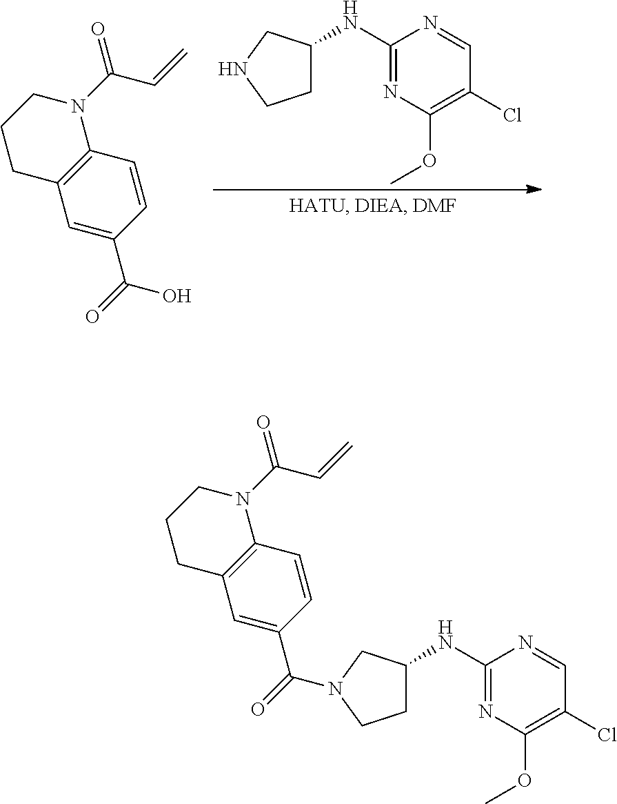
C1C2=C(N(C(=O)C=C)CC1)C=CC(C(=O)N1CC(NC3=NC(OC)=C(Cl)C=N3)CC1)=C2.C1(NC2CCNC2)=NC(OC)=C(Cl)C=N1.C1C2=C(N(C(=O)C=C)CC1)C=CC(C(O)=O)=C2
